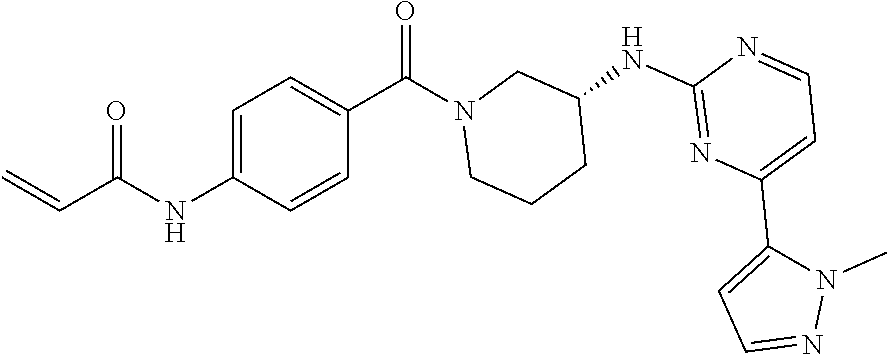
C1(NC2=NC(C3=CC=NN3C)=CC=N2)CN(C(=O)C2=CC=C(NC(=O)C=C)C=C2)CCC1
